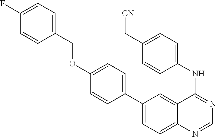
C1(C2=CC=C(OCC3=CC=C(F)C=C3)C=C2)=CC=C2C(=C1)C(NC1=CC=C(C[CN])C=C1)=NC=N2
